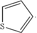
C1=CC=CS1
